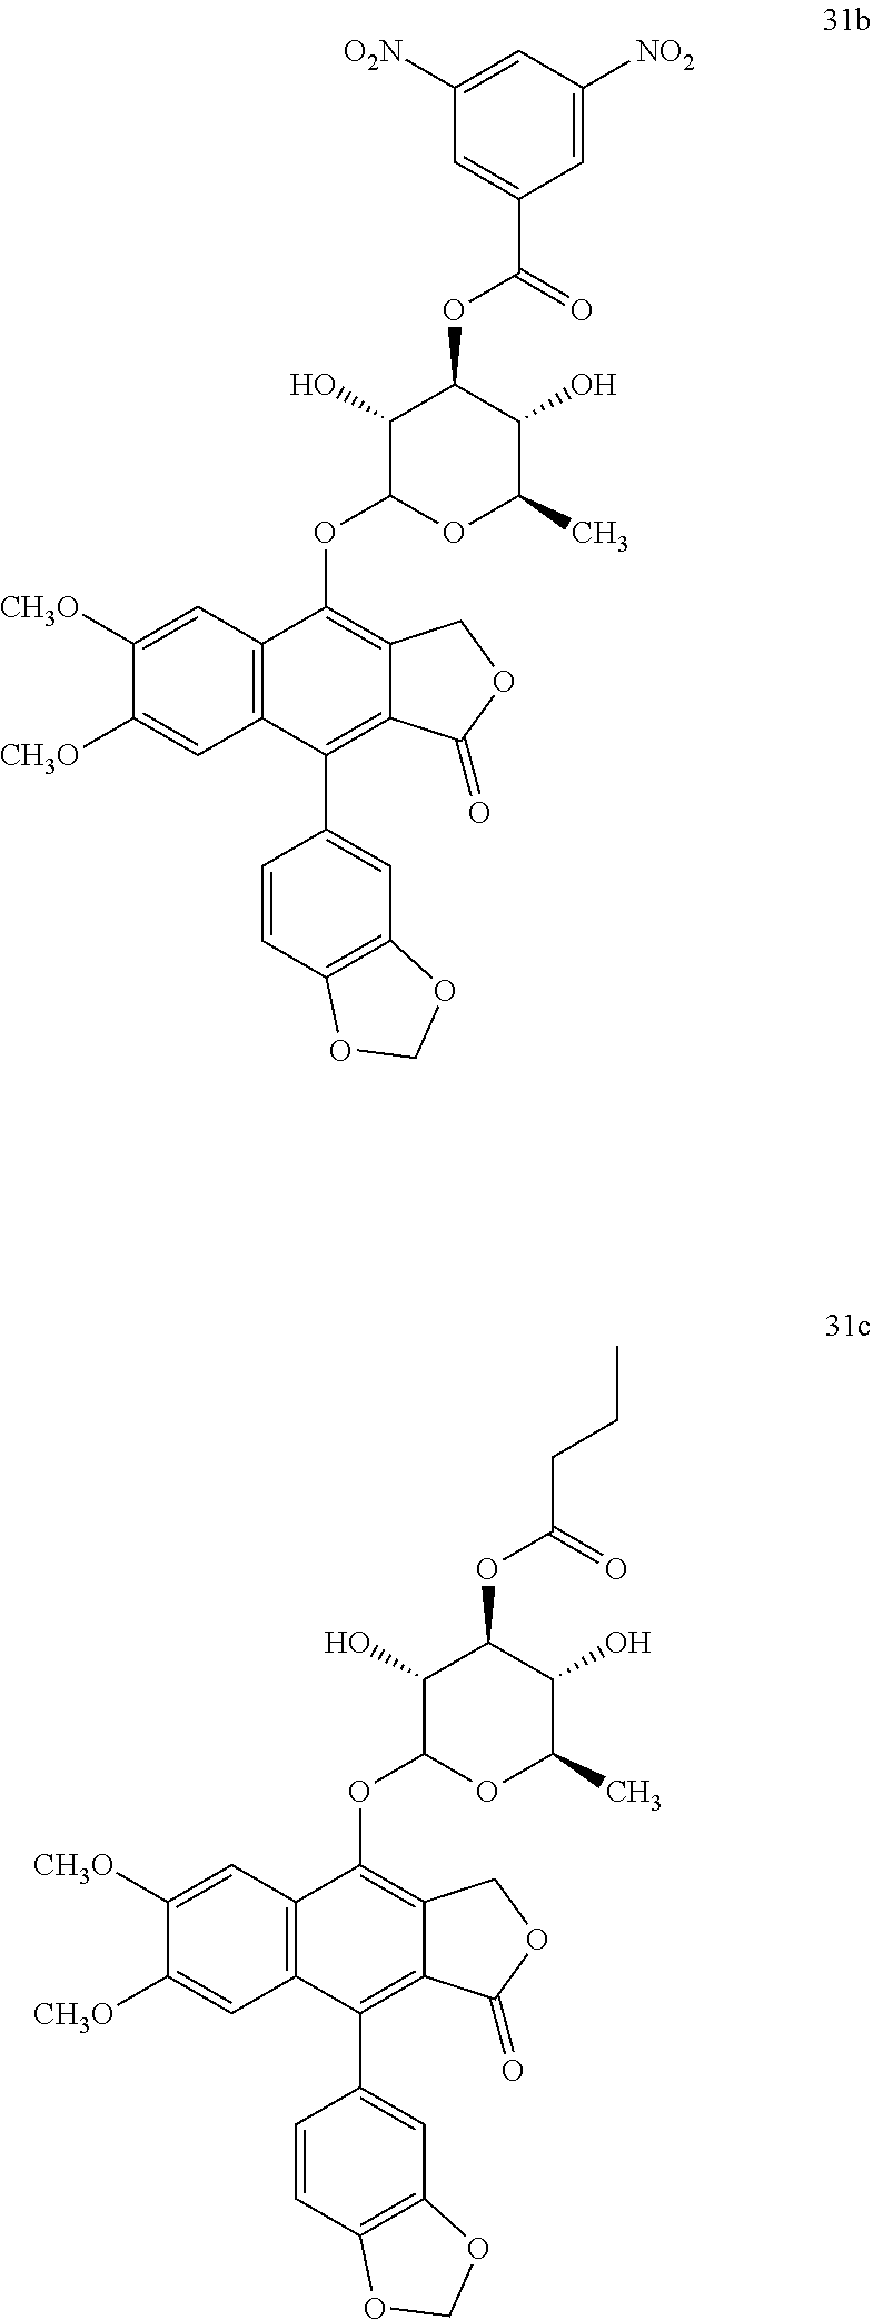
C12=C(C=C([CH3O])C([CH3O])=C1)C(OC1OC(C)C(O)C(OC(C3=CC([O2N])=CC([NO2])=C3)=O)C1O)=C1C(=C2C2=CC3=C(C=C2)OCO3)C(=O)OC1.C12=C(C=C([CH3O])C([CH3O])=C1)C(OC1OC(C)C(O)C(OC(CCC)=O)C1O)=C1C(=C2C2=CC3=C(C=C2)OCO3)C(=O)OC1
